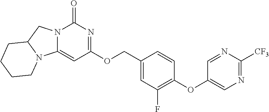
N12C(=CC(OCC3=CC(F)=C(OC4=CN=C([CF3])N=C4)C=C3)=NC1=O)N1C(C2)CCCC1
